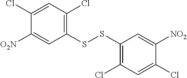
C1(SSC2=C(Cl)C=C(Cl)C([NO2])=C2)=C(Cl)C=C(Cl)C([O2N])=C1
